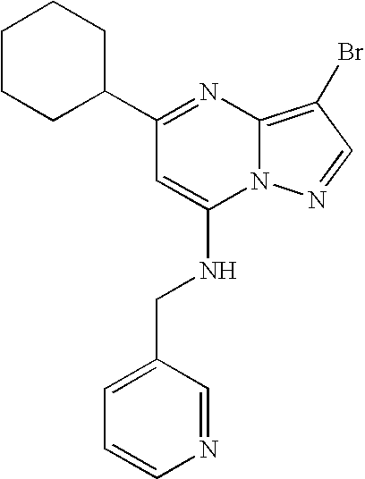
C1CCC(C2=NC3=C(Br)C=NN3C(NCC3=CC=CN=C3)=C2)CC1
